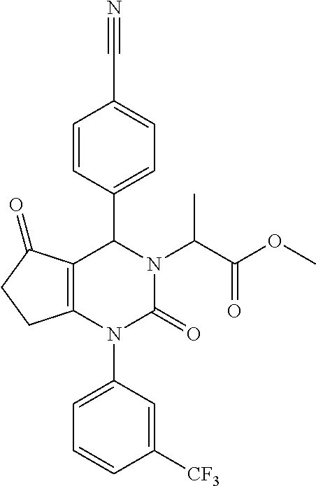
C12=C(N(C3=CC=CC([CF3])=C3)C(=O)N(C(C(OC)=O)C)C1C1=CC=C(C#N)C=C1)CCC2=O
